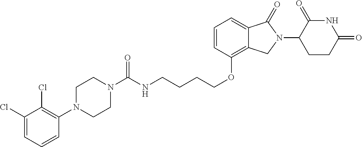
C(OC1=C2C(=CC=C1)C(=O)N(C1C(=O)NC(=O)CC1)C2)CCCNC(=O)N1CCN(C2=C(Cl)C(Cl)=CC=C2)CC1
